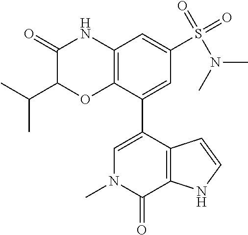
C1(=O)NC2=C(OC1C(C)C)C(C1=CN(C)C(=O)C3=C1C=CN3)=CC(S(=O)(=O)N(C)C)=C2
